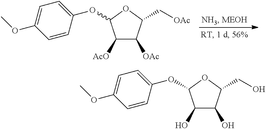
C1([AcO])C([OAc])C(C[OAc])OC1OC1=CC=C(OC)C=C1.C1(O)C(O)C(CO)OC1OC1=CC=C(OC)C=C1
